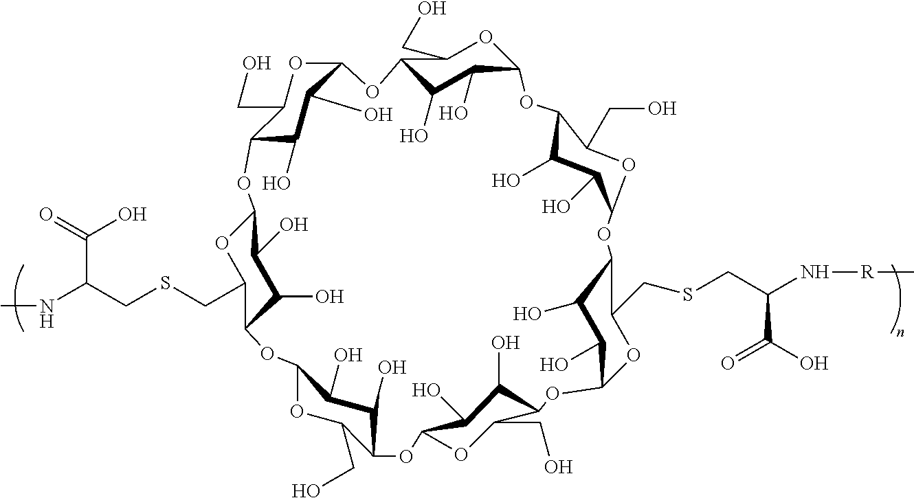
C12OC(CO)C(C(O)C1O)OC1OC(CO)C(C(O)C1O)OC1OC(CSCC(NC)C(=O)O)C(C(O)C1O)OC1OC(CO)C(C(O)C1O)OC1OC(CO)C(C(O)C1O)OC1C(O)C(O)C(C(CSCC(C(=O)O)N[R]C)O1)OC1C(O)C(O)C(O2)C(CO)O1
